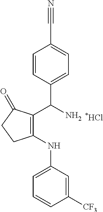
C1(C(N)C2=CC=C(C#N)C=C2)=C(NC2=CC=CC([CF3])=C2)CCC1=O
